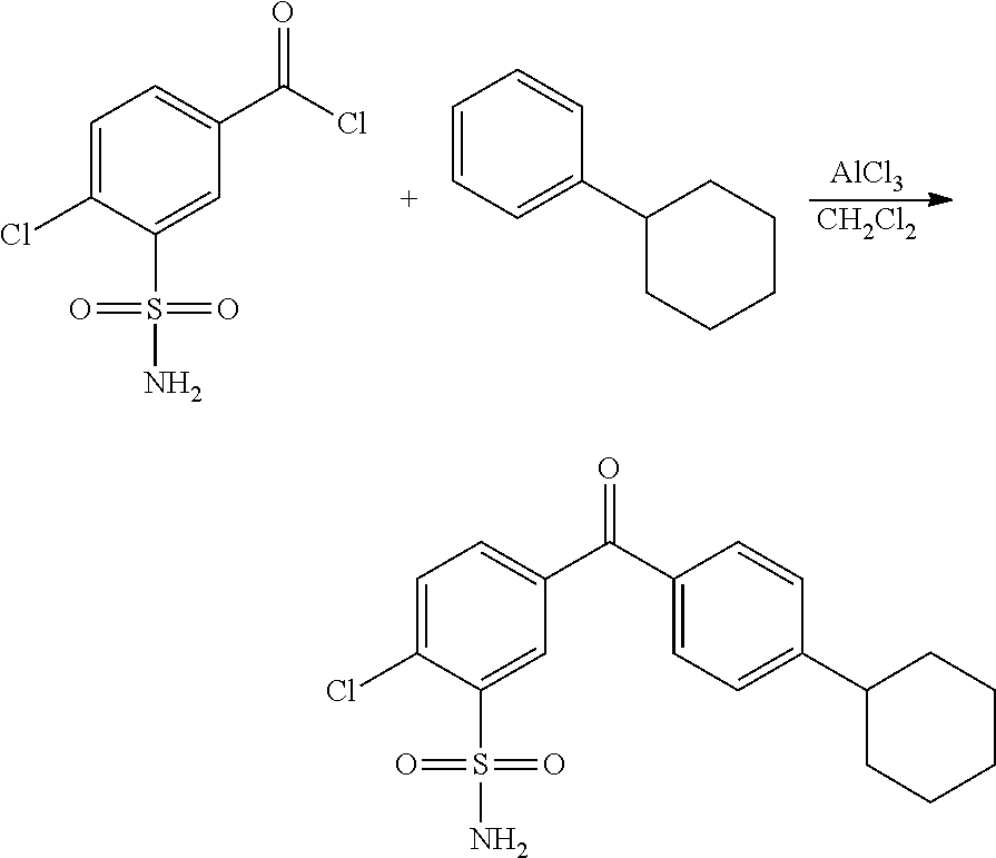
[AlCl3].[CH2Cl2].ClC(C1=CC=C(Cl)C(S(N)(=O)=O)=C1)=O.C1=CC=C(C2CCCCC2)C=C1.C1(C(C2=CC=C(Cl)C(S(N)(=O)=O)=C2)=O)=CC=C(C2CCCCC2)C=C1
